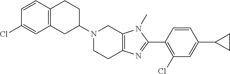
C12=C(CC(N3CCC4=C(C3)N(C)C(C3=C(Cl)C=C(C5CC5)C=C3)=N4)CC1)C=C(Cl)C=C2
